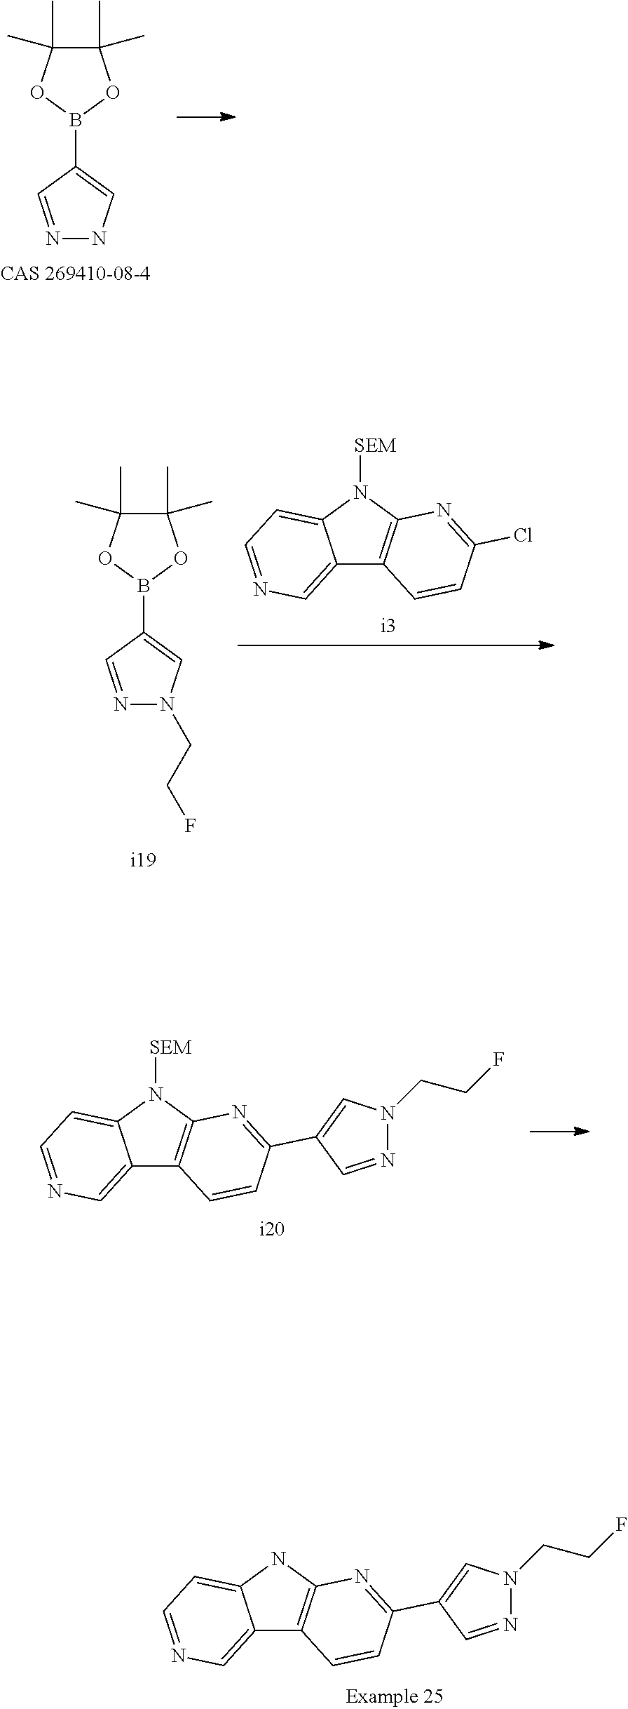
N1=CC(B2OC(C)(C)C(C)(C)O2)=CN1.C12=CN=CC=C1N([SEM])C1=C2C=CC(Cl)=N1.N1=CC(B2OC(C)(C)C(C)(C)O2)=CN1CCF.C12=CN=CC=C1N([SEM])C1=C2C=CC(C2=CN(CCF)N=C2)=N1.C12=CN=CC=C1NC1=C2C=CC(C2=CN(CCF)N=C2)=N1
